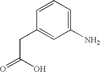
C1(N)=CC=CC(CC(O)=O)=C1
